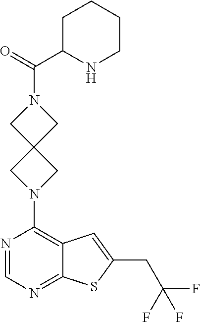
C1(C(N2CC3(C2)CN(C2=C4C(=NC=N2)SC(CC(F)(F)F)=C4)C3)=O)NCCCC1
